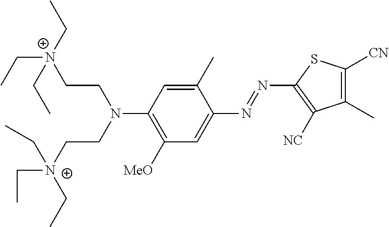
CC[N+](CCN(CC[N+](CC)(CC)CC)C1=C([MeO])C=C(N=NC2=C([NC])C(C)=C([CN])S2)C(C)=C1)(CC)CC
